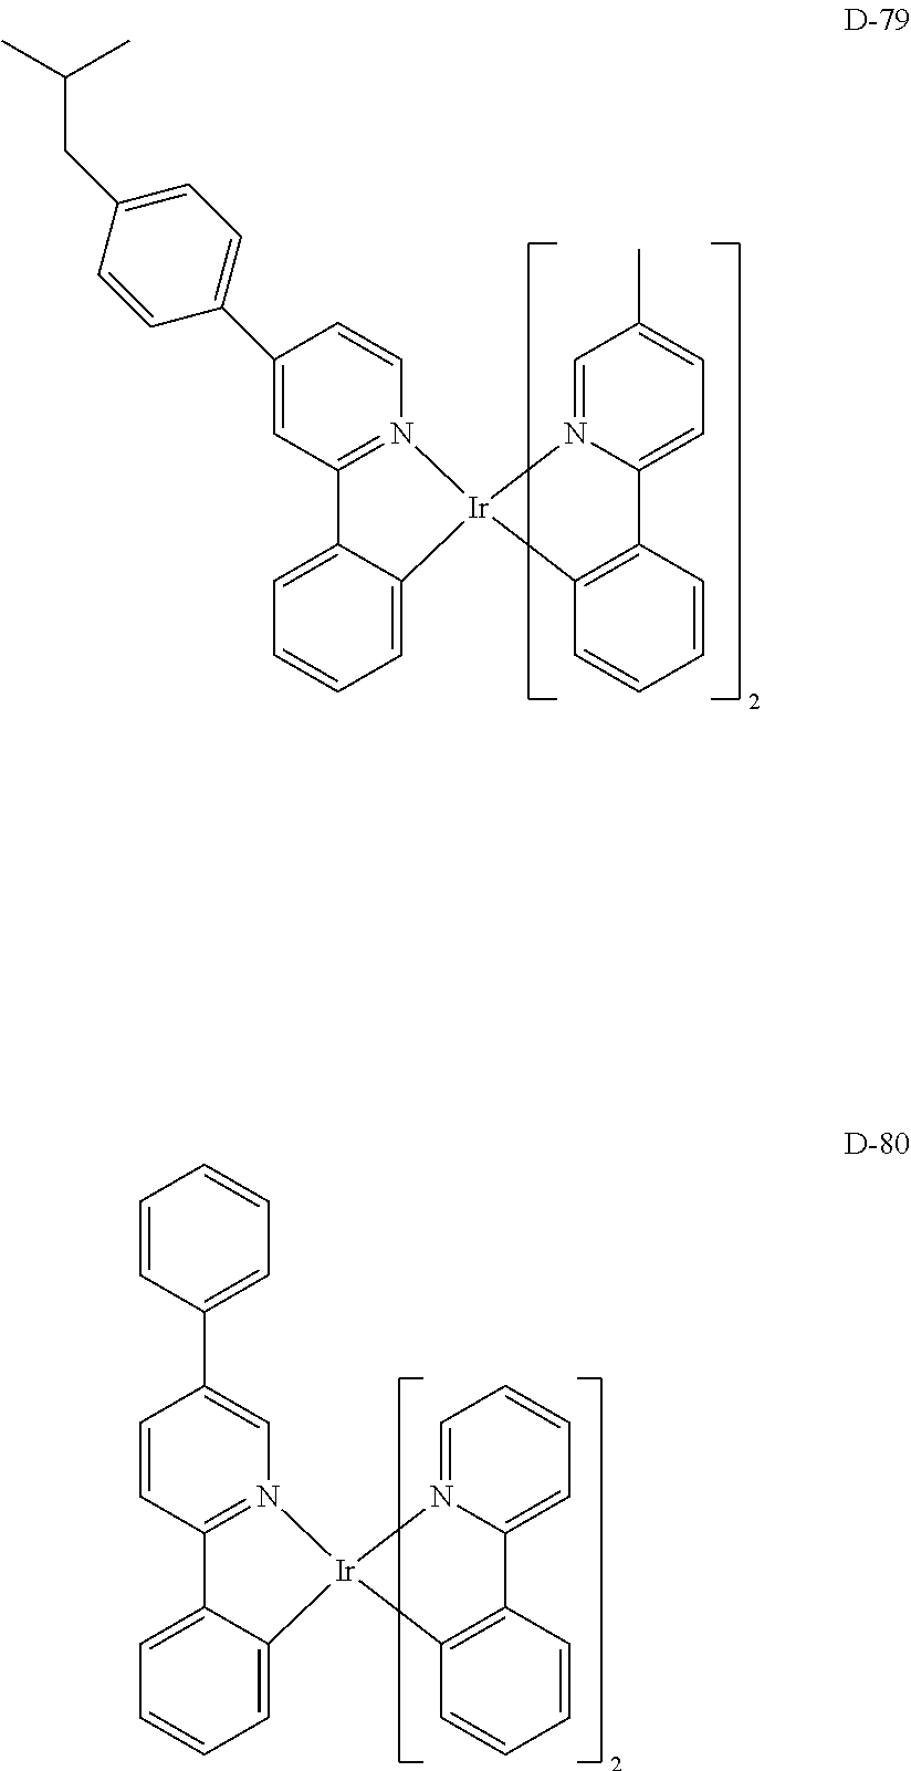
C1=C2C(=CC=C1)[Ir]1(N3=C2C=C(C2=CC=C(CC(C)C)C=C2)C=C3)C2=C(C=CC=C2)C2=CC=C(C)C=N21.C1=C2C(=CC=C1)[Ir]1(N3=C2C=CC(C2=CC=CC=C2)=C3)C2=C(C=CC=C2)C2=CC=CC=N21
